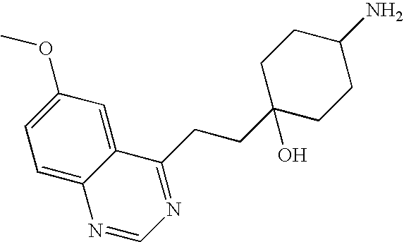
C1(OC)=CC=C2C(=C1)C(CCC1(O)CCC(N)CC1)=NC=N2
